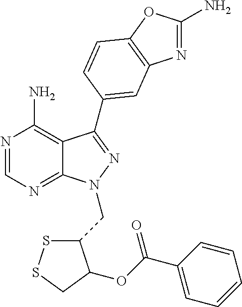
N1=CN=C2C(=C1N)C(C1=CC3=C(OC(N)=N3)C=C1)=NN2CC1SSCC1OC(C1=CC=CC=C1)=O
